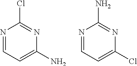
N1=CC=C(N)N=C1Cl.N1=CC=C(Cl)N=C1N
